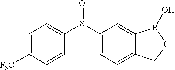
C1=C2C(=CC=C1S(C1=CC=C([F3C])C=C1)=O)COB2O
